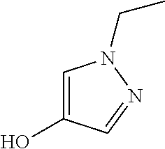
C1=C(O)C=NN1CC
